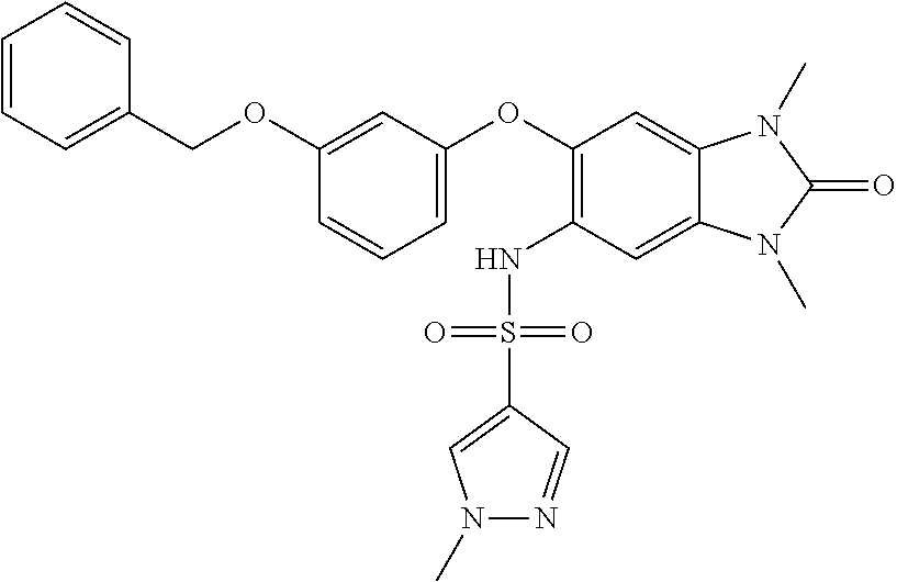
C1=CC=C(COC2=CC(OC3=C(NS(C4=CN(C)N=C4)(=O)=O)C=C4C(=C3)N(C)C(=O)N4C)=CC=C2)C=C1
